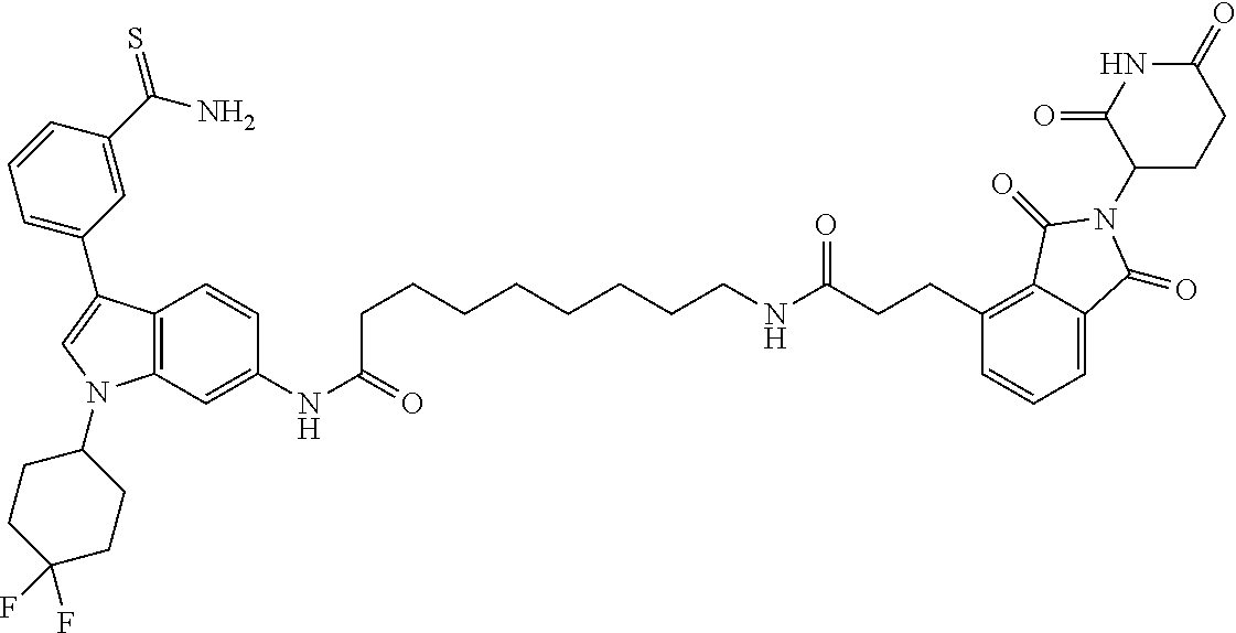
C12=C(C=C(NC(CCCCCCCCNC(CCC3=C4C(=CC=C3)C(=O)N(C3CCC(=O)NC3=O)C4=O)=O)=O)C=C1)N(C1CCC(F)(F)CC1)C=C2C1=CC=CC(C(N)=S)=C1
